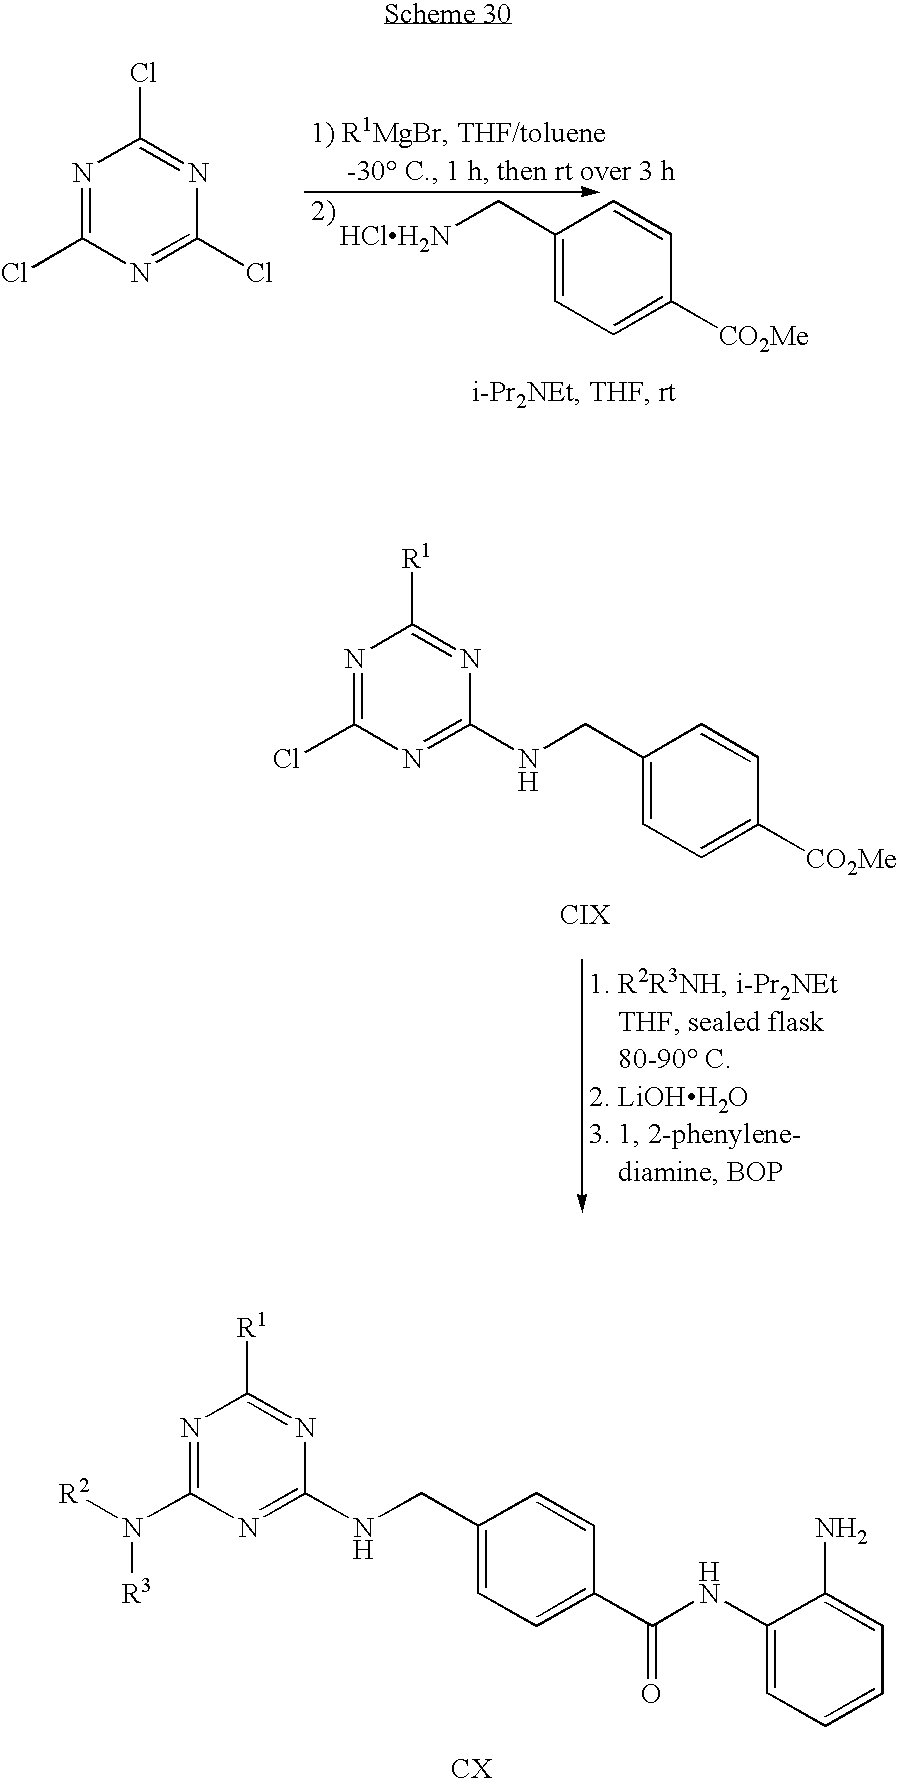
N1=C(Cl)N=C(Cl)N=C1Cl.C1(C[HClH2N])=CC=C([CO2Me])C=C1.N1=C(Cl)N=C(NCC2=CC=C([CO2Me])C=C2)N=C1[R1].N1=C(N([R2])[R3])N=C(NCC2=CC=C(C(NC3=CC=CC=C3N)=O)C=C2)N=C1[R1]
